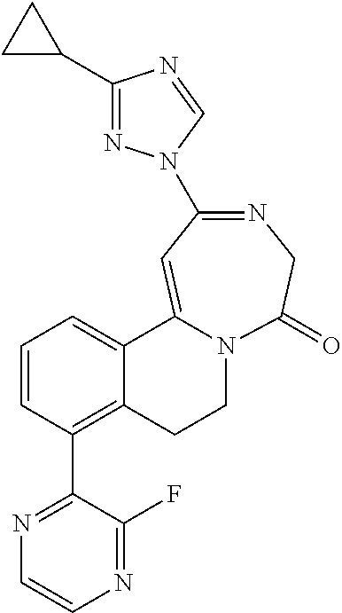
C1(C2CC2)=NN(C2=NCC(=O)N3CCC4=C(C5=NC=CN=C5F)C=CC=C4C3=C2)C=N1
